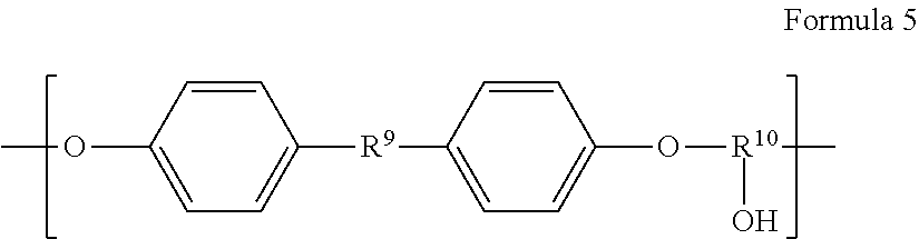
C1([R9]C2=CC=C(O[R10](O)C)C=C2)=CC=C(OC)C=C1
